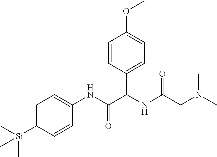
C1=C([Si](C)(C)C)C=CC(NC(=O)C(NC(CN(C)C)=O)C2=CC=C(OC)C=C2)=C1
